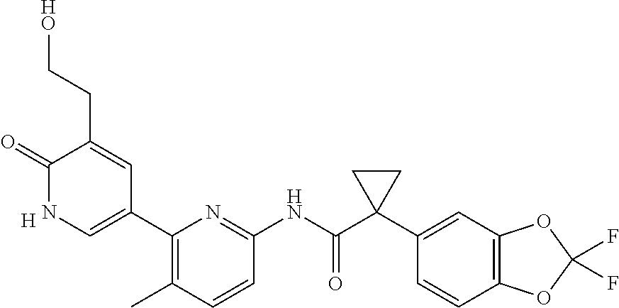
C1(=O)NC=C(C2=C(C)C=CC(NC(C3(C4=CC5=C(C=C4)OC(F)(F)O5)CC3)=O)=N2)C=C1CC[HO].[H]
